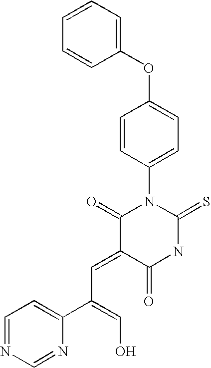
C1(OC2=CC=C(N3C(=O)C(=CC(C4=CC=NC=N4)=CO)C(=O)NC3=S)C=C2)=CC=CC=C1
